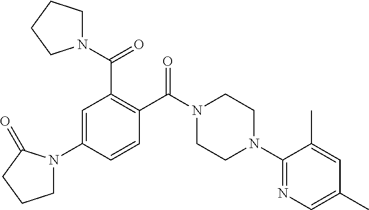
C1=C(N2CCCC2=O)C=CC(C(N2CCN(C3=NC=C(C)C=C3C)CC2)=O)=C1C(N1CCCC1)=O
